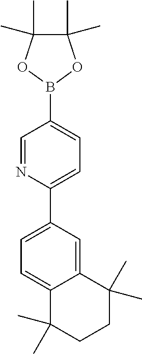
C1(C2=CC=C(B3OC(C)(C)C(C)(C)O3)C=N2)=CC=C2C(=C1)C(C)(C)CCC2(C)C
